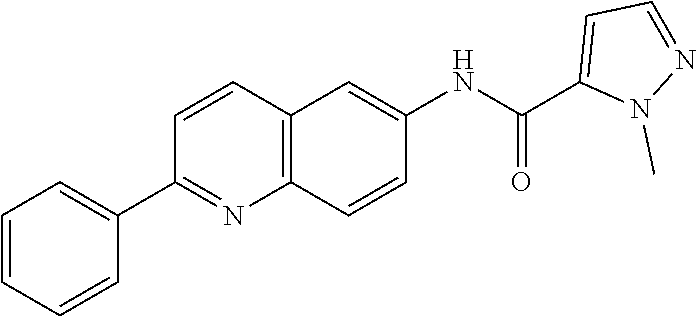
C1=CC=CC(C2=NC3=C(C=C2)C=C(NC(C2=CC=NN2C)=O)C=C3)=C1
